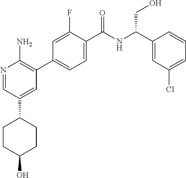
N1=CC(C2CCC(O)CC2)=CC(C2=CC=C(C(NC(C3=CC(Cl)=CC=C3)CO)=O)C(F)=C2)=C1N
